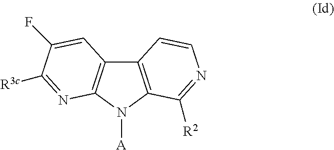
C12=C(N([A])C3=C1C=C(F)C([R3c])=N3)C([R2])=NC=C2
